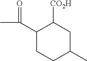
C(C1CCC(C)CC1[CO2H])(C)=O
